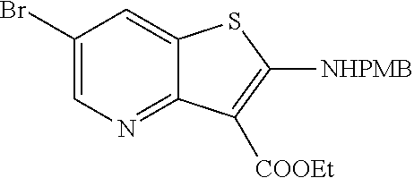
C1(Br)=CN=C2C(=C1)SC([NHPMB])=C2[COOEt]
